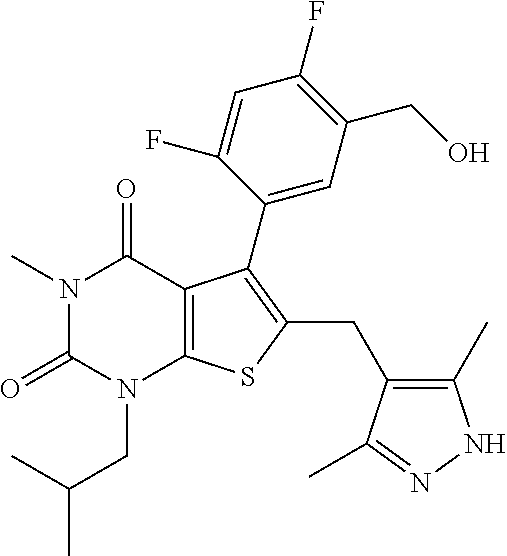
N1(C)C(=O)N(CC(C)C)C2=C(C1=O)C(C1=CC(CO)=C(F)C=C1F)=C(CC1=C(C)NN=C1C)S2
